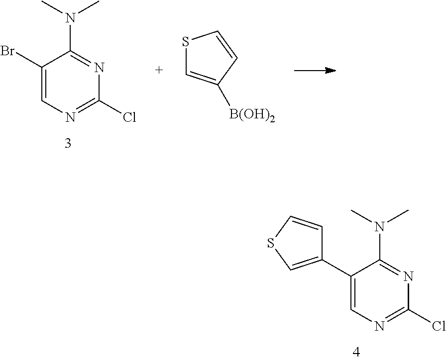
C1(Br)=CN=C(Cl)N=C1N(C)C.S1C=C([B(OH)2])C=C1.C1(C2=CSC=C2)=CN=C(Cl)N=C1N(C)C
